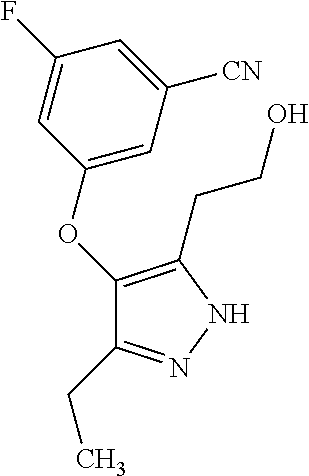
C1(OC2=CC([CN])=CC(F)=C2)=C(CCO)NN=C1CC
